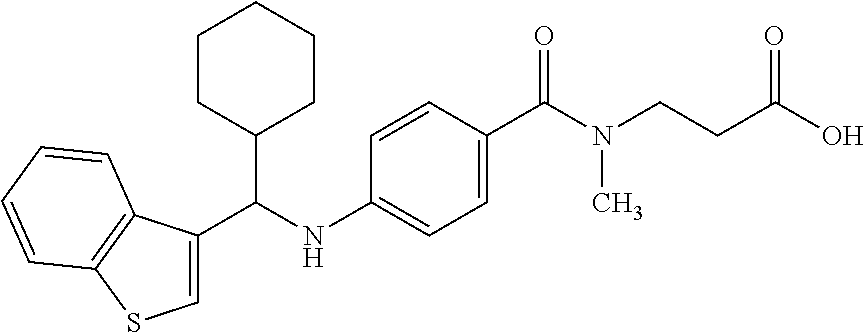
C12=C(C(C(NC3=CC=C(C(N(CCC(O)=O)C)=O)C=C3)C3CCCCC3)=CS1)C=CC=C2
